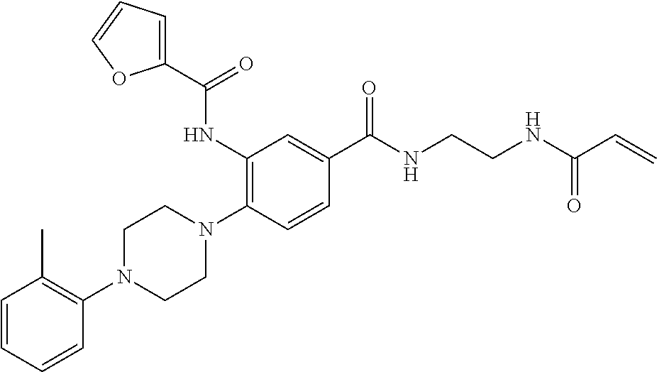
C1=CC=CC(N2CCN(C3=C(NC(C4=CC=CO4)=O)C=C(C(NCCNC(C=C)=O)=O)C=C3)CC2)=C1C
